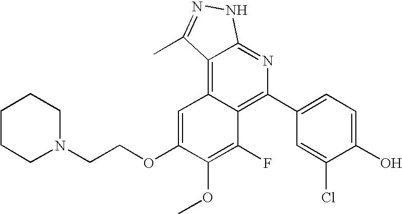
C1(C2=C3C(=C4C(=N2)NN=C4C)C=C(OCCN2CCCCC2)C(OC)=C3F)=CC=C(O)C(Cl)=C1
